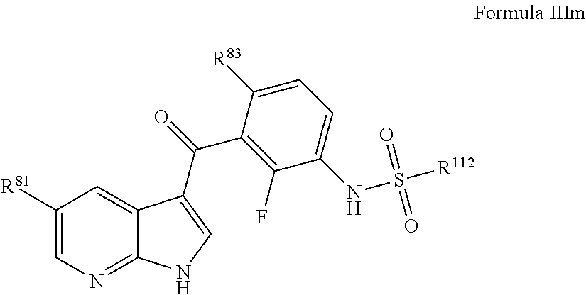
C1([R81])=CN=C2C(=C1)C(C(C1=C(F)C(NS(=O)(=O)[R112])=CC=C1[R83])=O)=CN2
